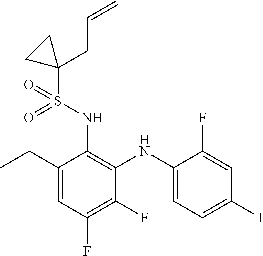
C1(CC)=CC(F)=C(F)C(NC2=CC=C(I)C=C2F)=C1NS(=O)(C1(CC=C)CC1)=O
